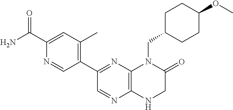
C1(C(N)=O)=CC(C)=C(C2=NC3=C(N=C2)NCC(=O)N3CC2CCC(OC)CC2)C=N1
